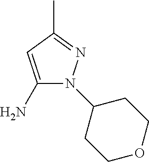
C1(N)=CC(C)=NN1C1CCOCC1
